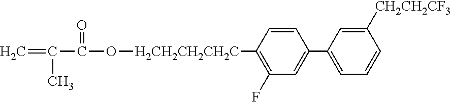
C=C(C)C(=O)O[H2CH2CH2CH2C]C1=C(F)C=C(C2=CC=CC([CH2CH2CF3])=C2)C=C1
